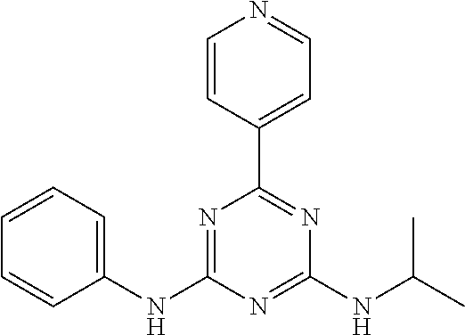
C1=CC(C2=NC(NC(C)C)=NC(NC3=CC=CC=C3)=N2)=CC=N1
